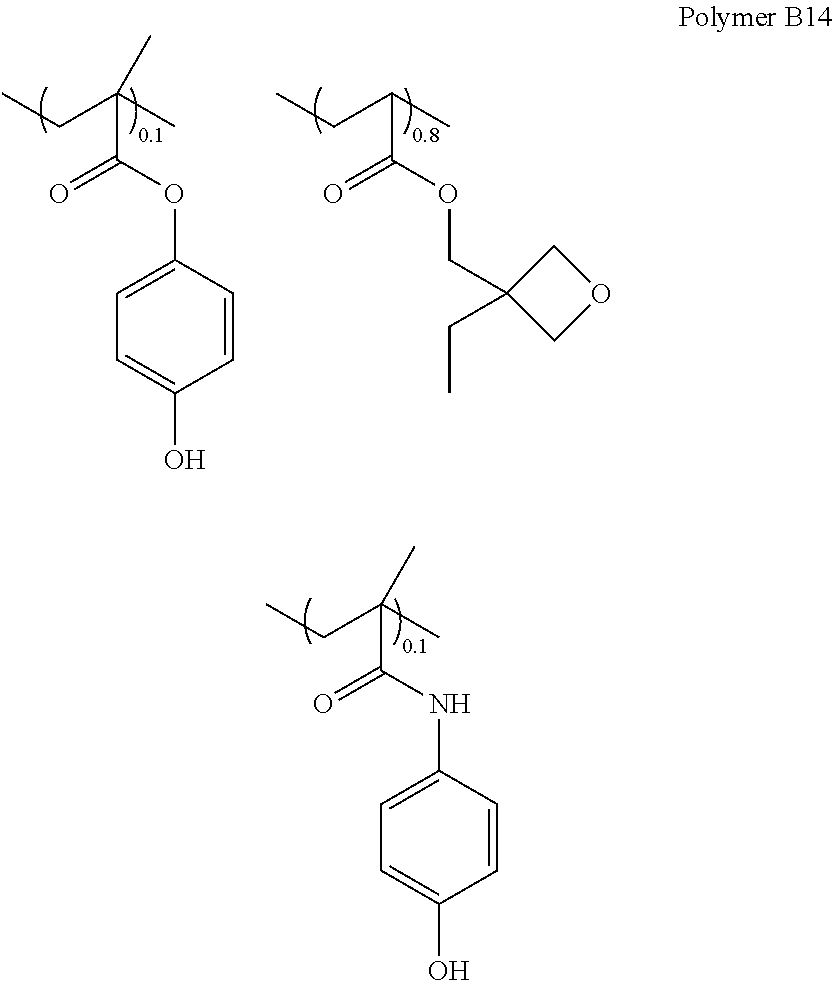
CCC(C)(C(NC1=CC=C(O)C=C1)=O)C.CCC(C)(C(OC1=CC=C(O)C=C1)=O)C.CCC(C)C(OCC1(CC)COC1)=O
